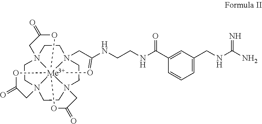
C1(C(NCCNC2=O[Me3+]345678N9(CCN3(CCN4(C2)CCN5(CC9)CC(=O)O6)CC(=O)O7)CC(=O)O8)=O)=CC(CNC(N)=N)=CC=C1
